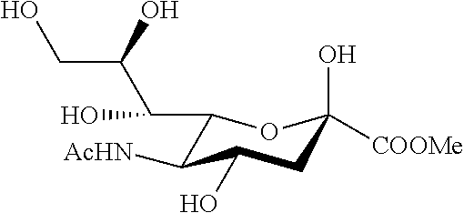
C(C1OC(O)([COOMe])CC(O)C1[AcHN])(C(O)CO)O
